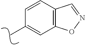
C1=CC2=C(C=C1C)ON=C2
